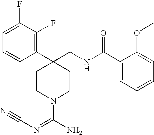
C1(C2(CNC(C3=CC=CC=C3OC)=O)CCN(C(N)=NC#N)CC2)=C(F)C(F)=CC=C1
